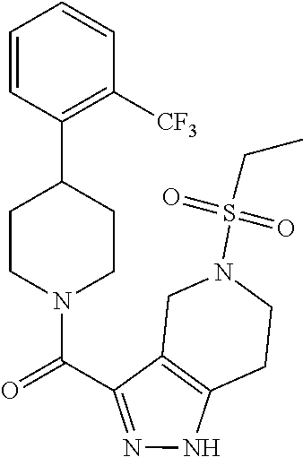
C1CN(C(=O)C2=NNC3=C2CN(S(CC)(=O)=O)CC3)CCC1C1=C([CF3])C=CC=C1
